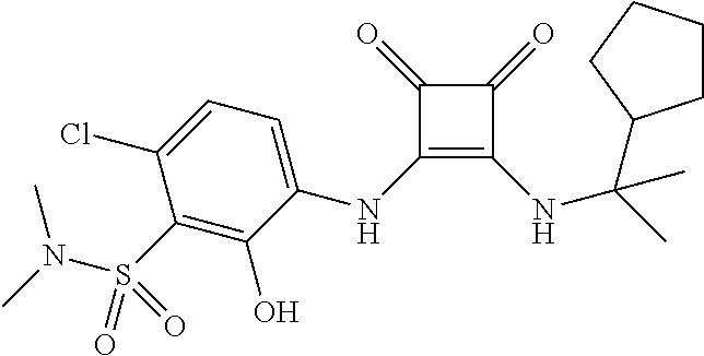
C1CCCC1C(C)(NC1=C(NC2=CC=C(Cl)C(S(N(C)C)(=O)=O)=C2O)C(=O)C1=O)C
